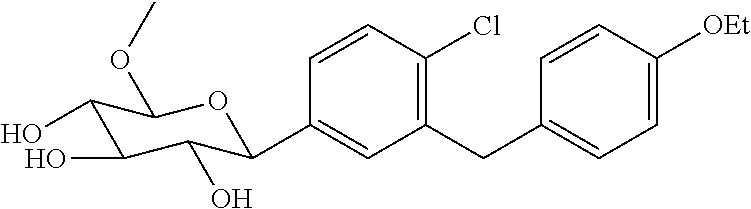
C1=CC(Cl)=C(CC2=CC=C([OEt])C=C2)C=C1C1C(O)C(O)C(O)C(OC)O1
